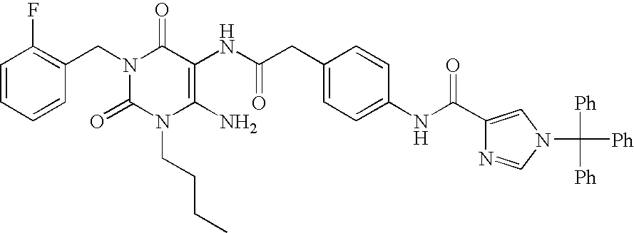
C1=CC=CC(CN2C(=O)N(CCCC)C(N)=C(NC(CC3=CC=C(NC(=O)C4=CN(C([Ph])([Ph])[Ph])C=N4)C=C3)=O)C2=O)=C1F
